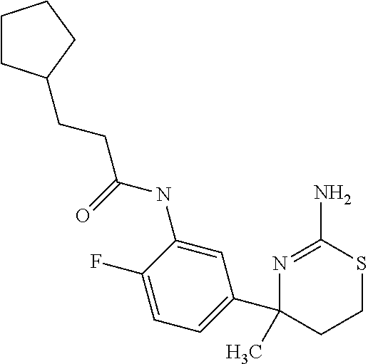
C1CC(CCC(NC2=CC(C3(C)N=C(N)SCC3)=CC=C2F)=O)CC1
